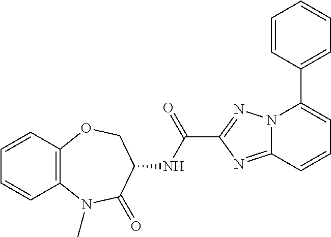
C12=C(N(C)C(=O)C(NC(C3=NN4C(=N3)C=CC=C4C3=CC=CC=C3)=O)CO1)C=CC=C2
